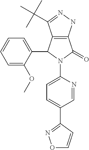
C12=C(NN=C1C(C)(C)C)C(=O)N(C1=CC=C(C3=NOC=C3)C=N1)C2C1=CC=CC=C1OC
